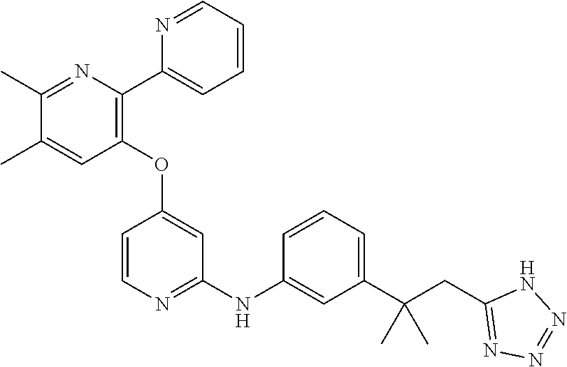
C1(OC2=CC(NC3=CC(C(CC4=NN=NN4)(C)C)=CC=C3)=NC=C2)=C(C2=CC=CC=N2)N=C(C)C(C)=C1
